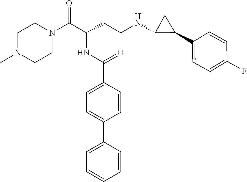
C1N(C)CCN(C(C(CCNC2C(C3=CC=C(F)C=C3)C2)NC(C2=CC=C(C3=CC=CC=C3)C=C2)=O)=O)C1
